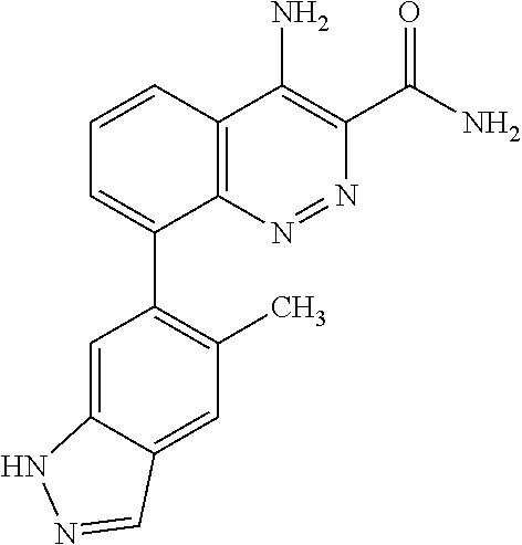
C1=CC2=C(C(C3=C(C)C=C4C(=C3)NN=C4)=C1)N=NC(C(N)=O)=C2N
